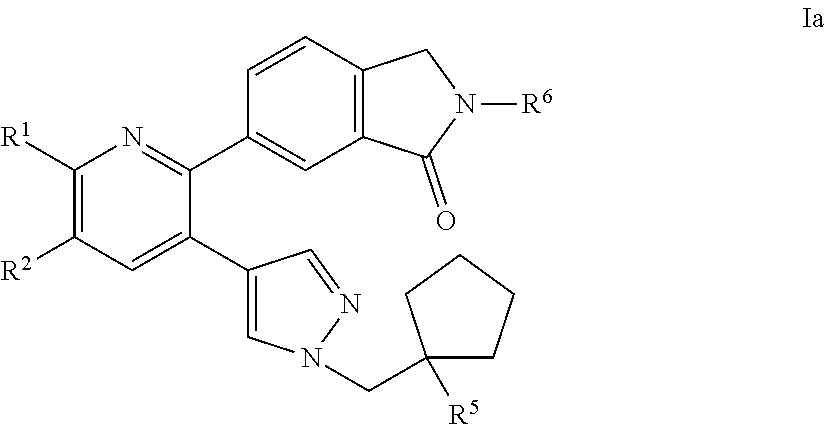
C1([R1])=C([R2])C=C(C2=CN(CC3([R5])CCCC3)N=C2)C(C2=CC3=C(C=C2)CN([R6])C3=O)=N1
